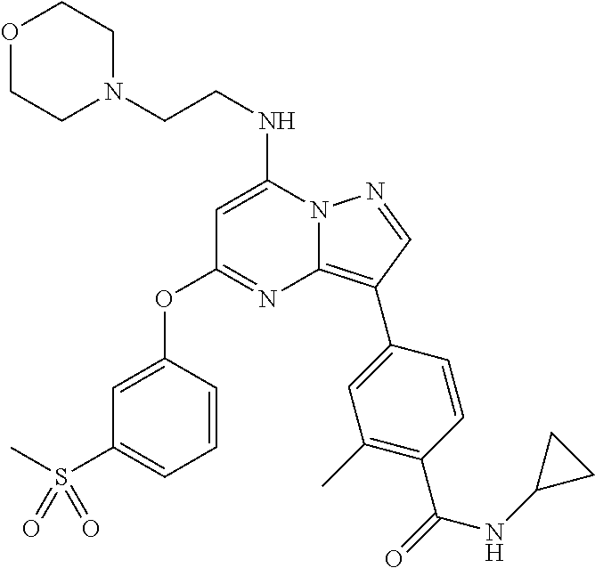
C(N1CCOCC1)CNC1=CC(OC2=CC(S(C)(=O)=O)=CC=C2)=NC2=C(C3=CC(C)=C(C(=O)NC4CC4)C=C3)C=NN12
